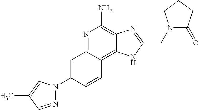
C1=C(N2N=CC(C)=C2)C=CC2=C3C(=C(N)N=C12)N=C(CN1C(=O)CCC1)N3
